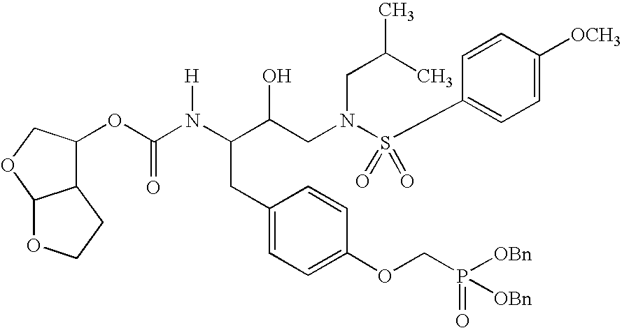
C1(OC(=O)N(C(CC2=CC=C(OCP([OBn])(=O)[OBn])C=C2)C(CN(S(C2=CC=C([OCH3])C=C2)(=O)=O)CC(C)C)O)[H])C2C(OC1)OCC2
